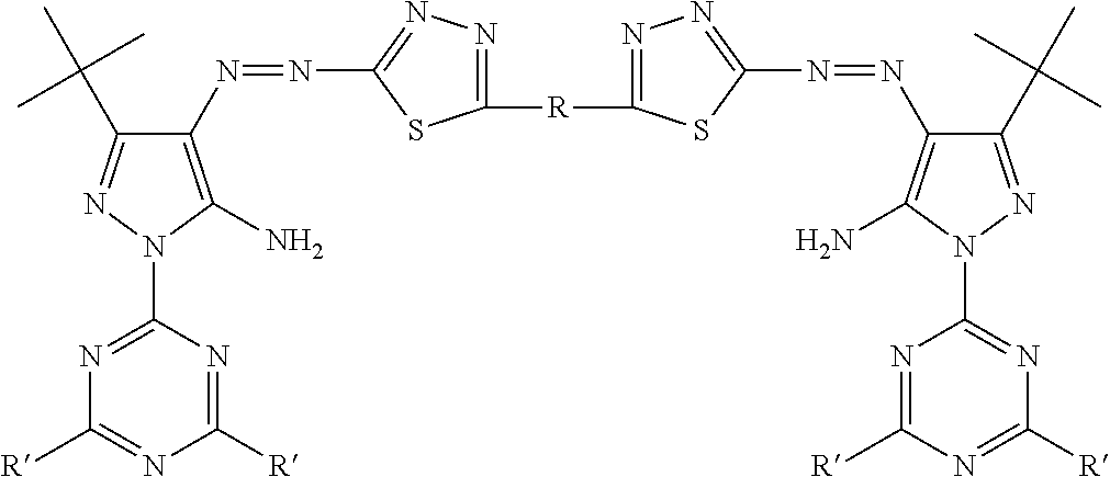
C1([R]C2=NN=C(N=NC3=C(N)N(C4=NC([R])=NC([R])=N4)N=C3C(C)(C)C)S2)=NN=C(N=NC2=C(N)N(C3=NC([R])=NC([R])=N3)N=C2C(C)(C)C)S1
